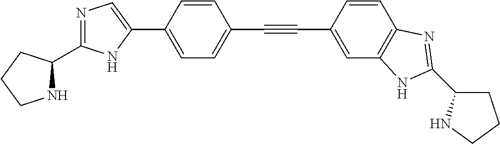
C1=C(C2=CN=C(C3NCCC3)N2)C=CC(C#CC2=CC3=C(C=C2)N=C(C2CCCN2)N3)=C1
